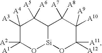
C1([A3])([A4])C([A1])([A2])O[Si]2C(C1([A5])[A6])C([A7])([A8])C([A10])([A9])C([A12])([A11])O2
